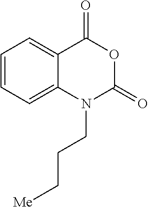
C1=CC=C2C(=C1)C(=O)OC(=O)N2CCC[Me]
